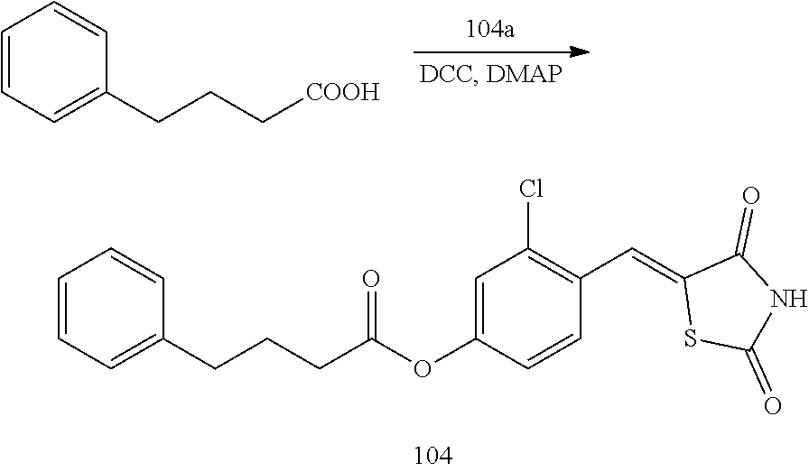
[COOH]CCCC1=CC=CC=C1.C(C(OC1=CC(Cl)=C(C=C2SC(=O)NC2=O)C=C1)=O)CCC1=CC=CC=C1
